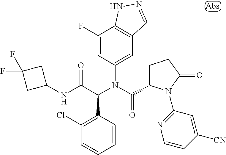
C1(N(C(C2CCC(=O)N2C2=NC=CC([CN])=C2)=O)C(C(NC2CC(F)(F)C2)=O)C2=C(Cl)C=CC=C2)=CC2=C(C(F)=C1)NN=C2
